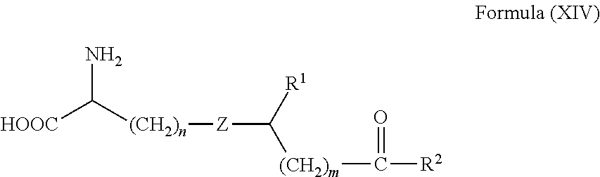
[HOOC]C([(CH2)n][Z]C([R1])[(CH2)m]C([R2])=O)N
